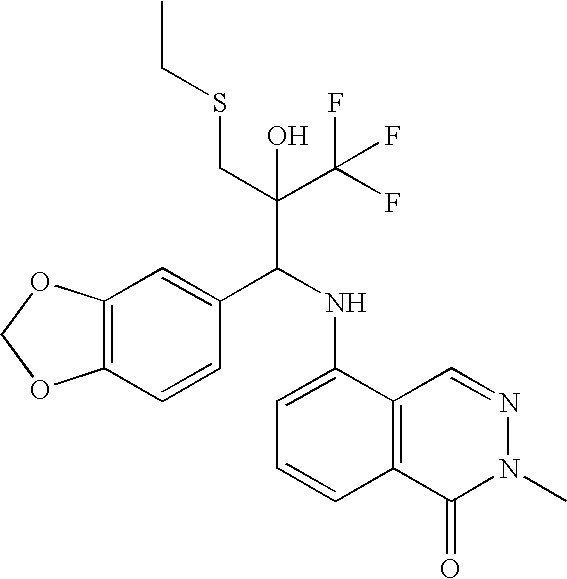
C12=C(C=CC(C(NC3=CC=CC4=C3C=NN(C)C4=O)C(C(F)(F)F)(CSCC)O)=C1)OCO2
